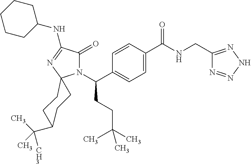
C1C(C([CH3])(C)C)CCC2(C1)N(C(CCC(C)(C)C)C1=CC=C(C(=O)NCC3=NNN=N3)C=C1)C(=O)C(NC1CCCCC1)=N2
